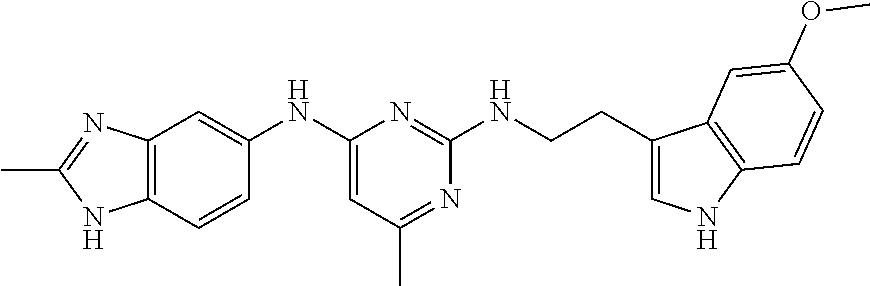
C12=C(C=CC(NC3=CC(C)=NC(NCCC4=CNC5=C4C=C(OC)C=C5)=N3)=C1)NC(C)=N2
